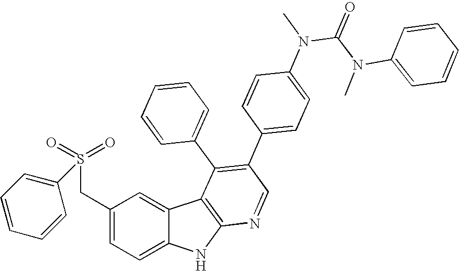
C(C1=CC=C2C(=C1)C1=C(N2)N=CC(C2=CC=C(N(C(N(C)C3=CC=CC=C3)=O)C)C=C2)=C1C1=CC=CC=C1)S(=O)(=O)C1=CC=CC=C1
